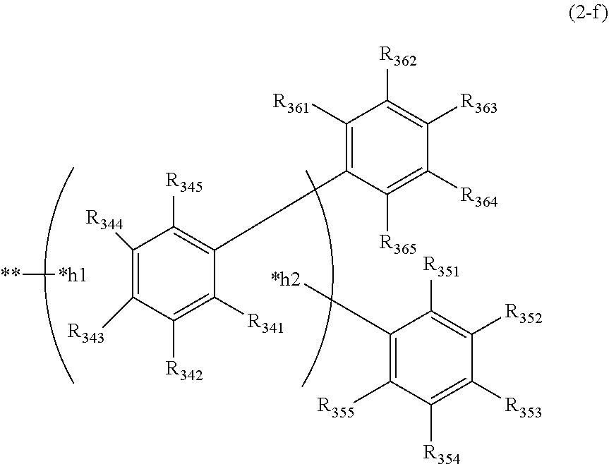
C1([R344])=C([R343])C([R342])=C([R341])C(C2=C([R361])C([R362])=C([R363])C([R364])=C2[R365])=C1[R345].[*h1][**].[*h2]C1=C([R355])C([R354])=C([R353])C([R352])=C1[R351]
